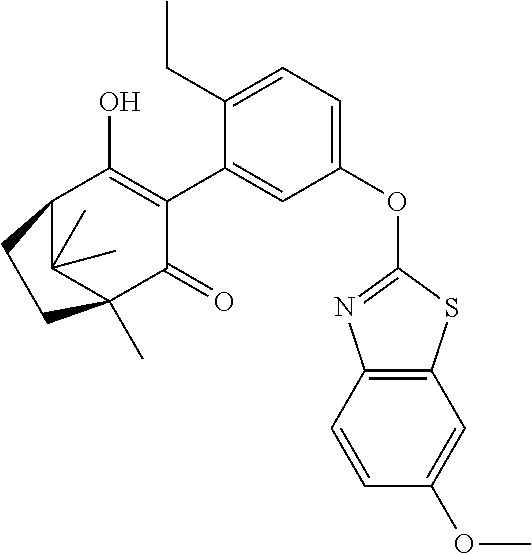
C1(OC2=NC3=C(S2)C=C(OC)C=C3)=CC=C(CC)C(C2=C(O)C3C(C)(C)C(C)(C2=O)CC3)=C1
